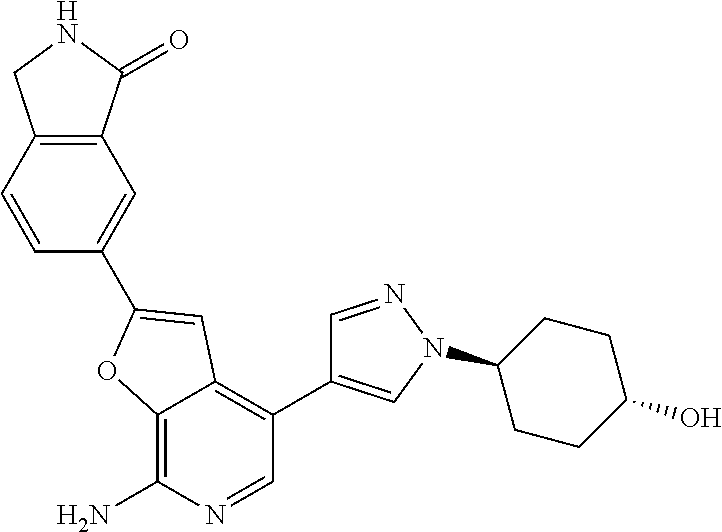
C12=C(N)N=CC(C3=CN(C4CCC(O)CC4)N=C3)=C1C=C(C1=CC3=C(C=C1)CNC3=O)O2
